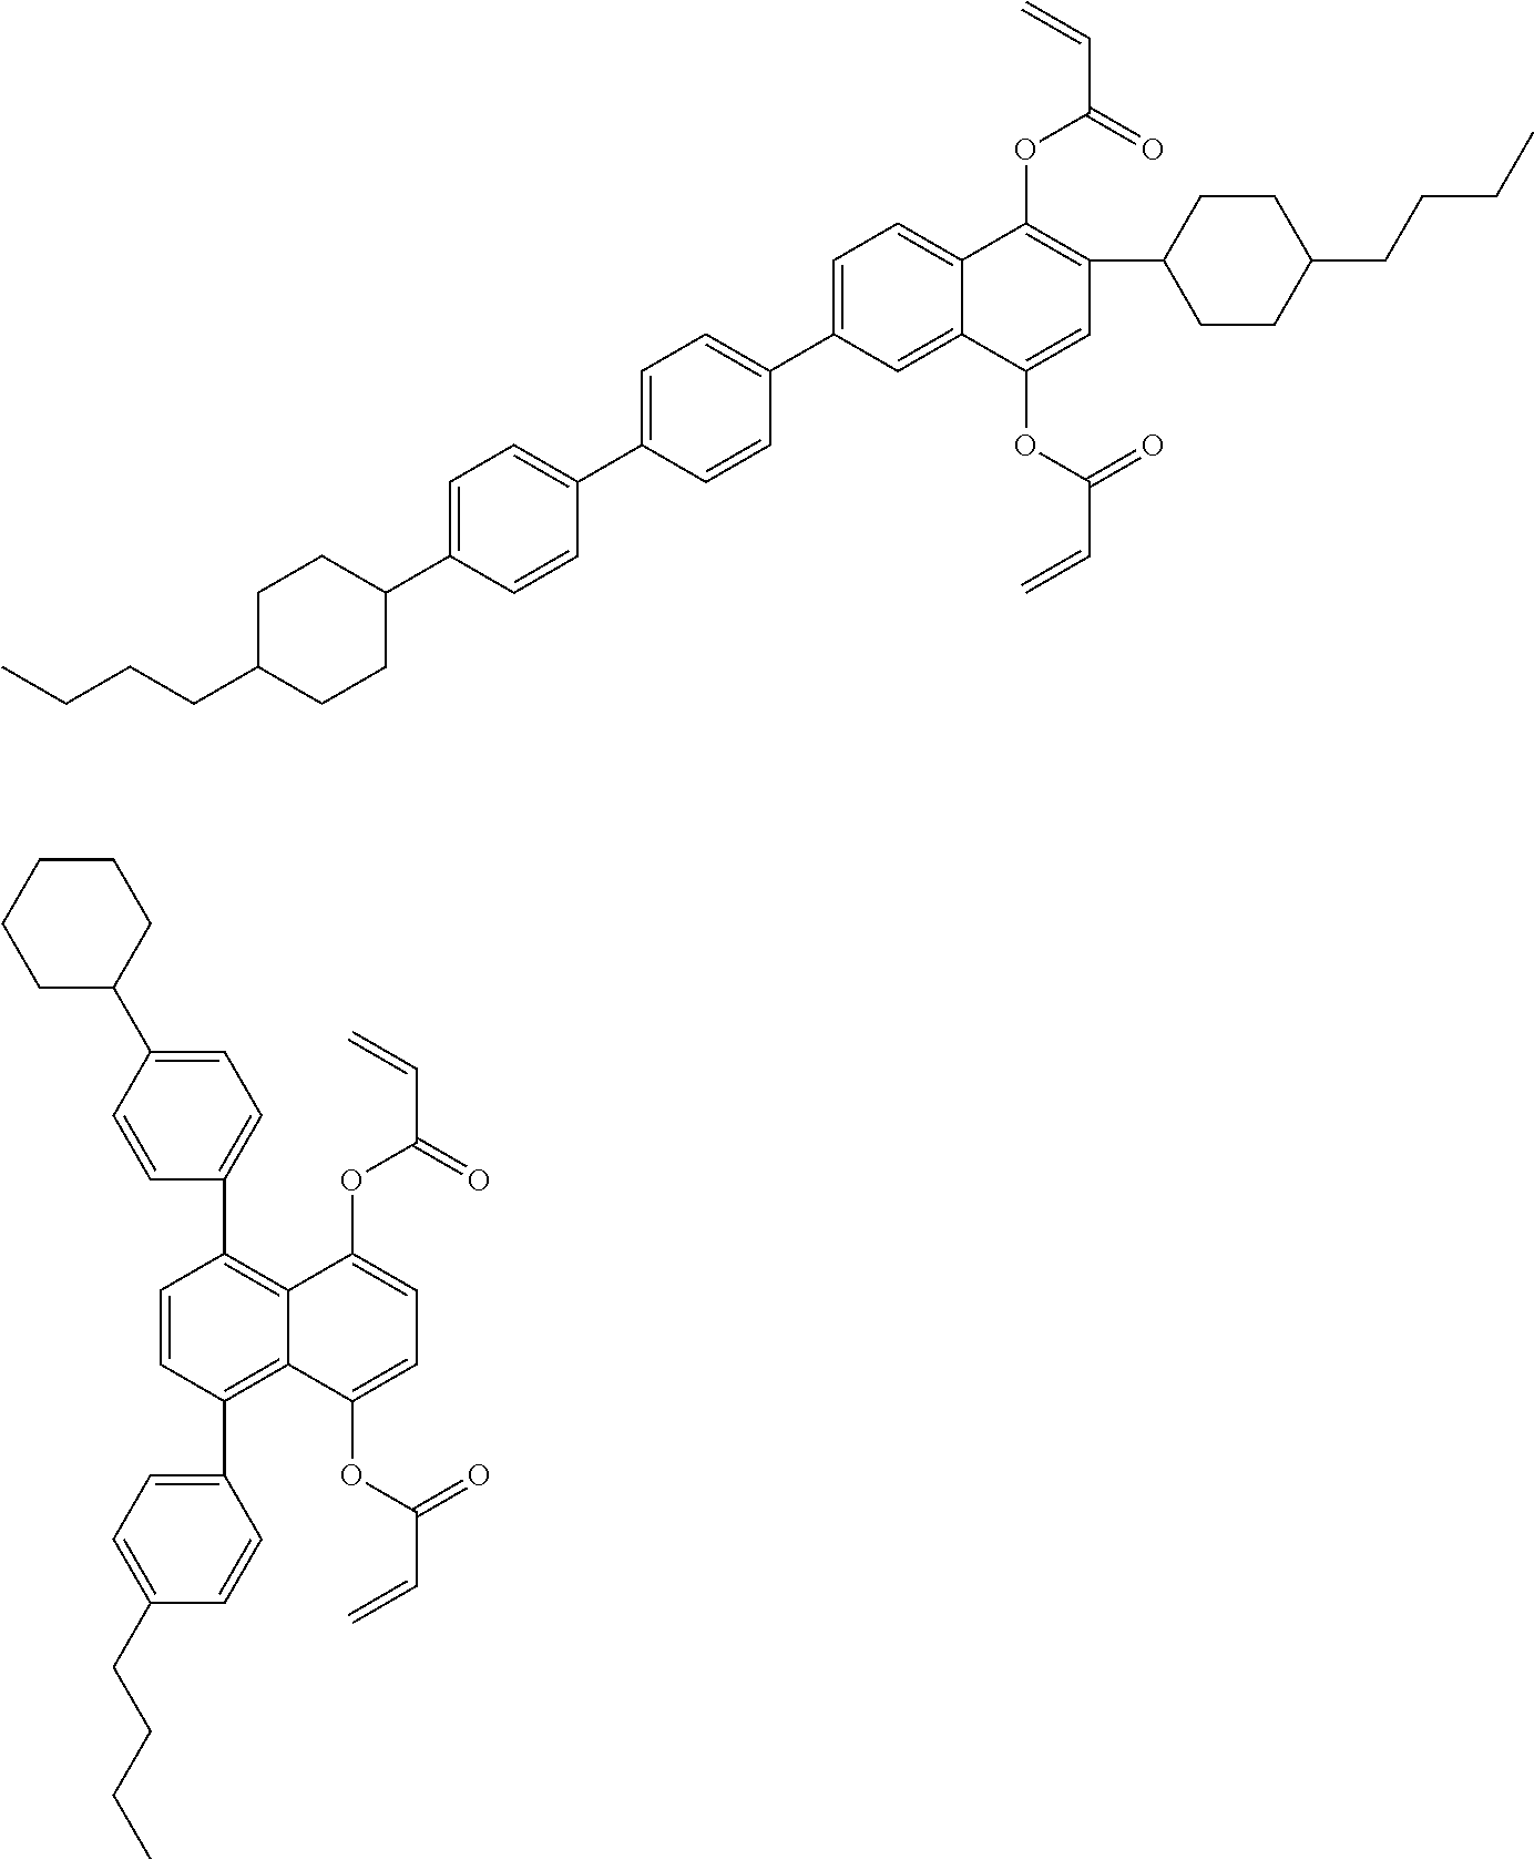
C1=C(C2=CC=C(C3=CC=C(C4CCC(CCCC)CC4)C=C3)C=C2)C=C2C(=C1)C(OC(C=C)=O)=C(C1CCC(CCCC)CC1)C=C2OC(C=C)=O.C1=CC(C2=CC=C(CCCC)C=C2)=C2C(=C1C1=CC=C(C3CCCCC3)C=C1)C(OC(C=C)=O)=CC=C2OC(C=C)=O
